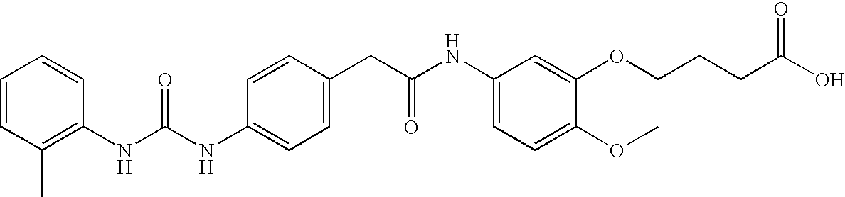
C1=CC(C)=C(NC(NC2=CC=C(CC(NC3=CC=C(OC)C(OCCCC(O)=O)=C3)=O)C=C2)=O)C=C1
